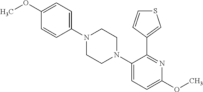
C1(N2CCN(C3=CC=C(OC)N=C3C3=CSC=C3)CC2)=CC=C(OC)C=C1
